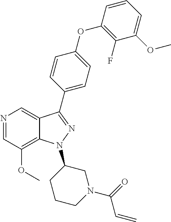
N1=CC(OC)=C2C(=C1)C(C1=CC=C(OC3=C(F)C(OC)=CC=C3)C=C1)=NN2C1CCCN(C(=O)C=C)C1
